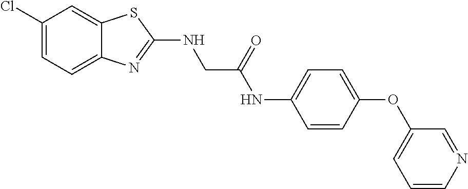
C12=CC=C(Cl)C=C1SC(NCC(NC1=CC=C(OC3=CC=CN=C3)C=C1)=O)=N2
